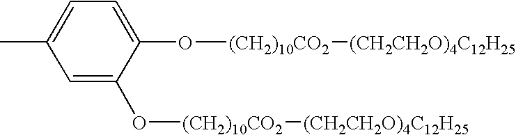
C1=C(C)C=C(O[(CH2)10CO2][(CH2CH2O)4C12H25])C(O[(CH2)10CO2][(CH2CH2O)4C12H25])=C1
